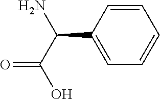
C1(C(C(O)=O)N)=CC=CC=C1
